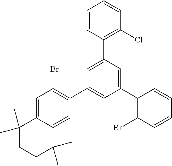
C1=C2C(=CC(C3=CC(C4=C(Br)C=CC=C4)=CC(C4=C(Cl)C=CC=C4)=C3)=C1Br)C(C)(C)CCC2(C)C
